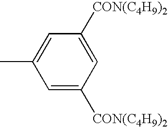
C1=C([CON(C4H9)2])C=C([CON(C4H9)2])C=C1C
